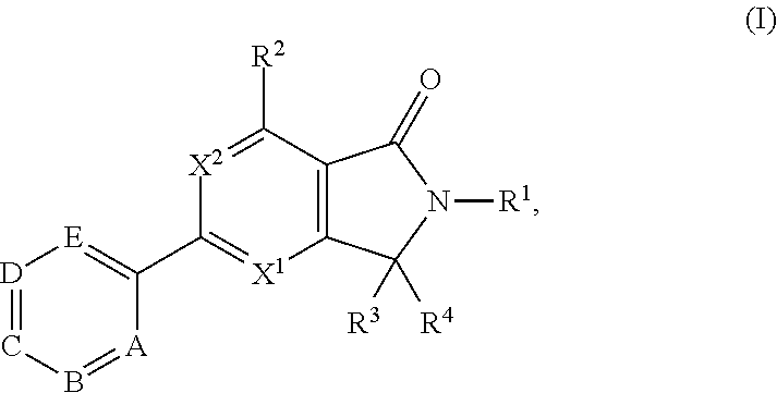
[X2]1=C([R2])C2=C([X1]=C1C1=[E][D]=CB=[A]1)C([R3])([R4])N([R1])C2=O
